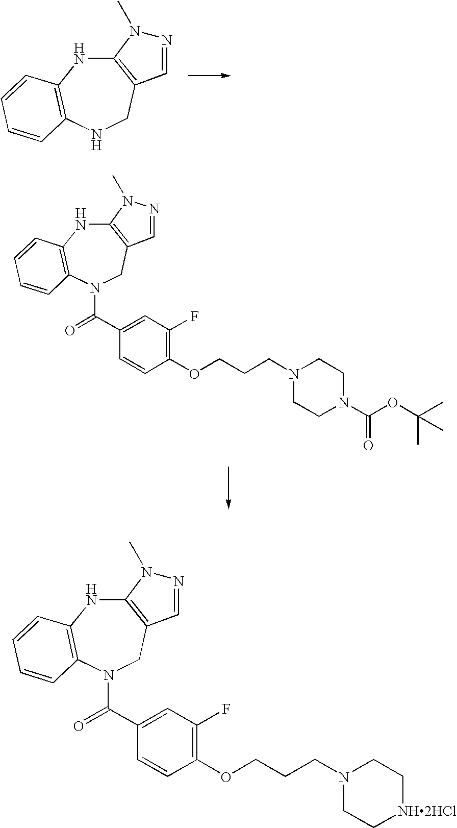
C12=C(CN(C(C3=CC(F)=C(OCCCN4CC[NH2HCl]CC4)C=C3)=O)C3=C(N1)C=CC=C3)C=NN2C.C12=C(CN(C(C3=CC(F)=C(OCCCN4CCN(C(OC(C)(C)C)=O)CC4)C=C3)=O)C3=C(N1)C=CC=C3)C=NN2C.C12=C(CNC3=C(N1)C=CC=C3)C=NN2C
